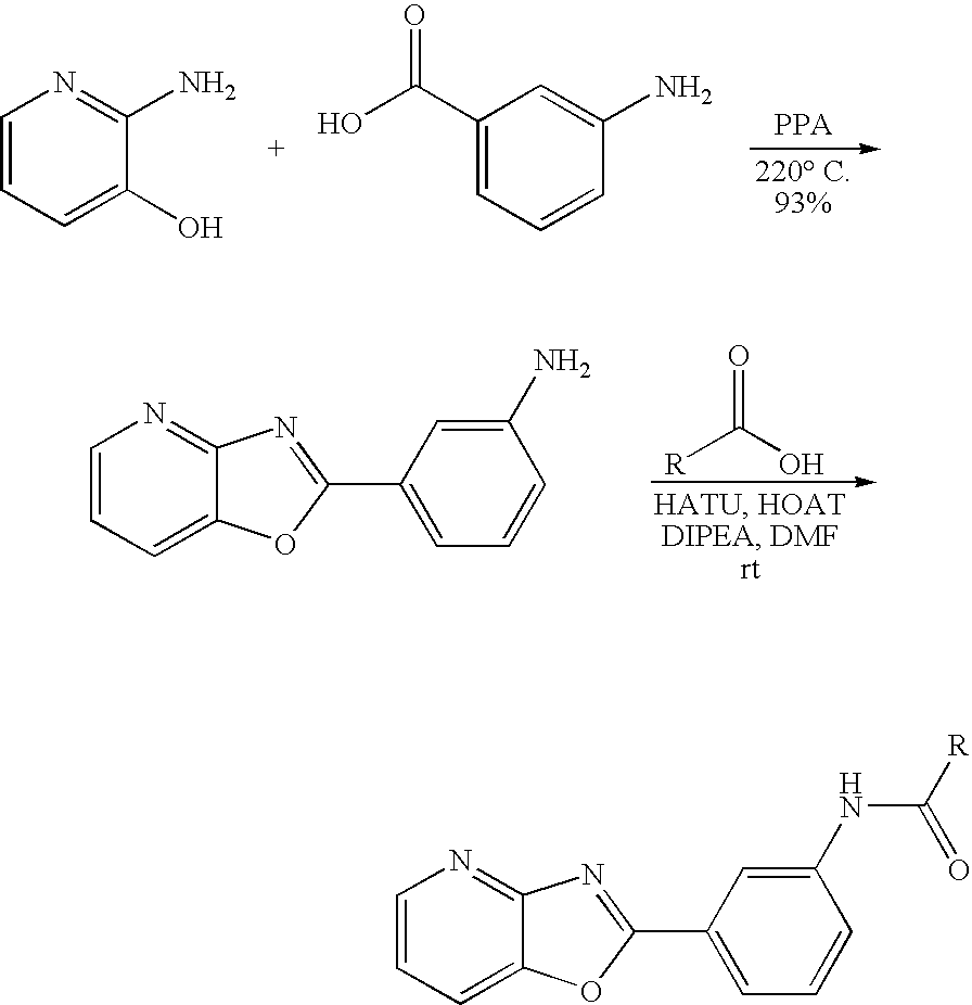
C1=CC=C2C(=N1)N=C(C1=CC=CC(N)=C1)O2.[R]C(O)=O.C1=CC=C(O)C(N)=N1.C1(C(O)=O)=CC=CC(N)=C1.C1=CC=C2C(=N1)N=C(C1=CC=CC(NC([R])=O)=C1)O2
